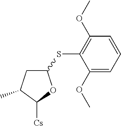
C1C(SC2=C(OC)C=CC=C2OC)OC([Cs])C1C
